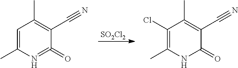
C1=C(C)N=C(=O)C(C#N)=C1C.[SO2Cl2].C1(Cl)=C(C)NC(=O)C(C#N)=C1C
